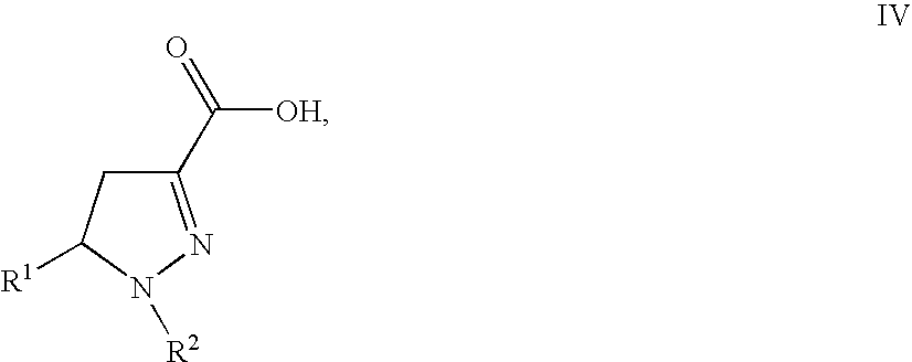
C1C([R1])N([R2])N=C1C(=O)[OH]
